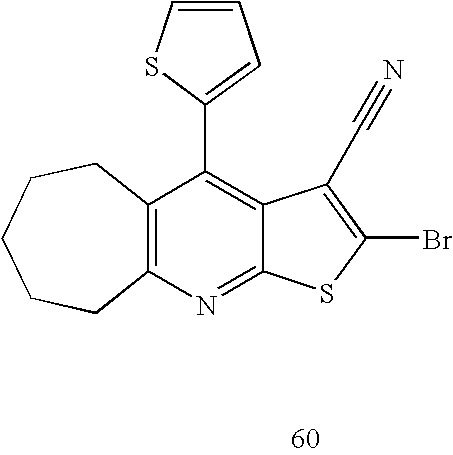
C12=C(N=C3C(=C1C1=CC=CS1)C(C#N)=C(Br)S3)CCCCC2
